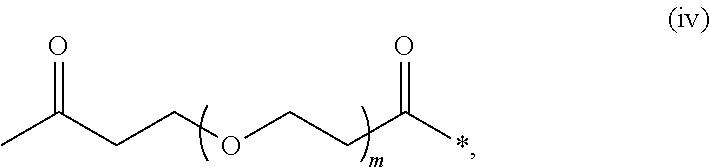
CC(CCOCCC(*)=O)=O
